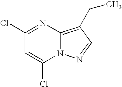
C1(Cl)=NC2=C(CC)C=NN2C(Cl)=C1
